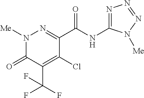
C1(C(NC2=NN=NN2[Me])=O)=NN([Me])C(=O)C(C(F)(F)F)=C1Cl
